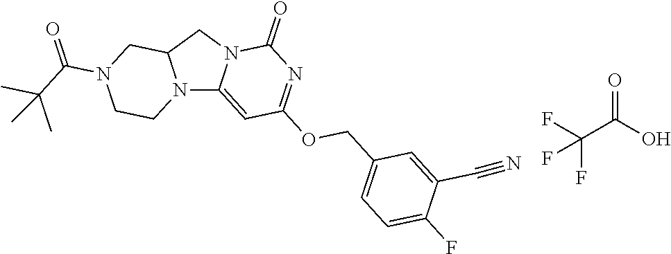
N12C3=CC(OCC4=CC=C(F)C(C#N)=C4)=NC(=O)N3CC1CN(C(=O)C(C)(C)C)CC2.O=C(O)C(F)(F)F
